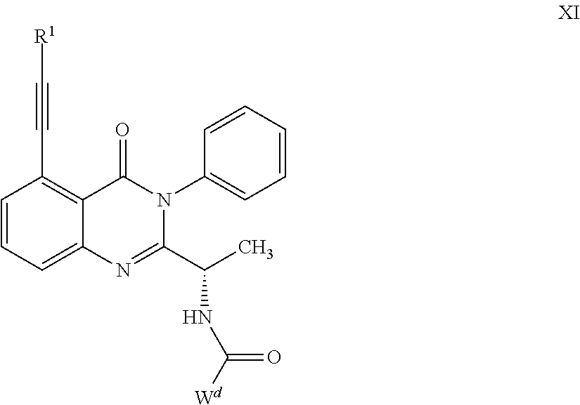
C1=CC=C2C(=C1C#C[R1])C(=O)N(C1=CC=CC=C1)C(C(C)NC([Wd])=O)=N2
